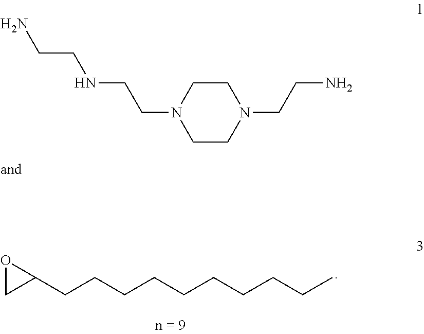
O1CC1CCCCCCCCCC.C1CN(CCN)CCN1CCNCCN
